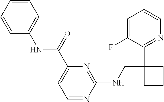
C1=C(C(=O)NC2=CC=CC=C2)N=C(NCC2(C3=NC=CC=C3F)CCC2)N=C1
